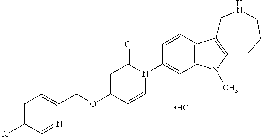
C1=C(Cl)C=NC(COC2=CC(=O)N(C3=CC4=C(C=C3)C3=C(N4C)CCCNC3)C=C2)=C1.Cl
